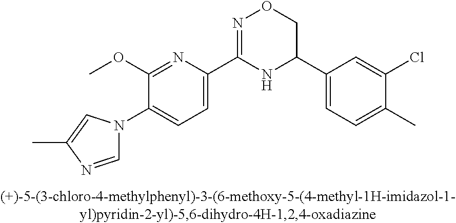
C1(OC)=NC(C2=NOCC(C3=CC=C(C)C(Cl)=C3)N2)=CC=C1N1C=NC(C)=C1
